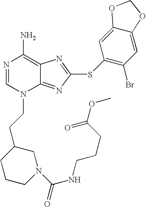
N1=CN(CCC2CN(C(=O)NCCCC(OC)=O)CCC2)C2=NC(SC3=C(Br)C=C4C(=C3)OCO4)=NC2=C1N
